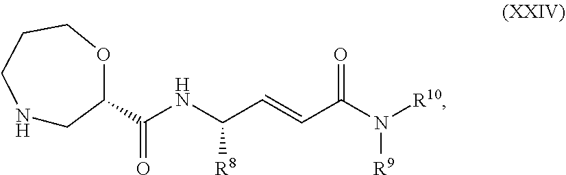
N1CC(C(NC(C=CC(N([R10])[R9])=O)[R8])=O)OCCC1
